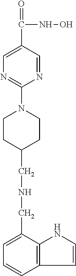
N1=CC(C(=O)NO)=CN=C1N1CCC(CNCC2=CC=CC3=C2NC=C3)CC1
